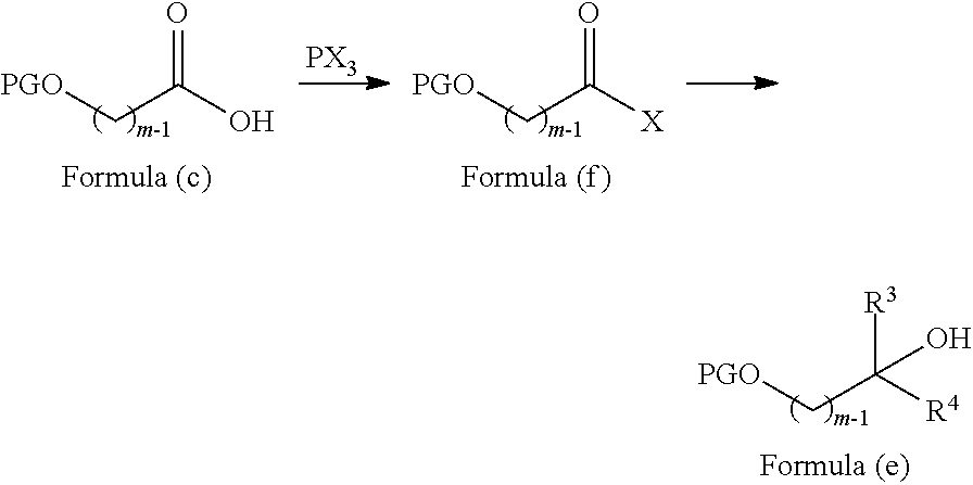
[PGO]CC(=O)O.[PX3].[PGO]CC(=O)[X].[PGO]CC([R4])([R3])O
